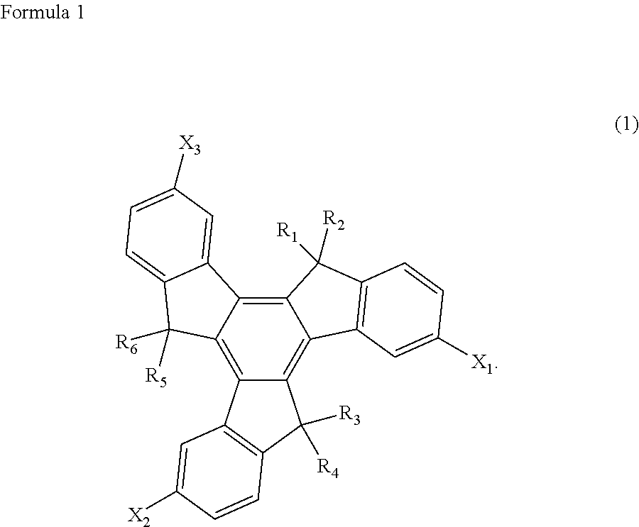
C12=C3C(=C4C(=C1C1=C(C2([R3])[R4])C=CC([X2])=C1)C([R6])([R5])C1=CC=C([X3])C=C41)C([R2])([R1])C1=C3C=C([X1])C=C1
